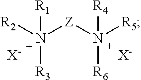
[R2]N([Z]N([R5])([R4])[R6])([R1])[R3].[X-].[X-]
